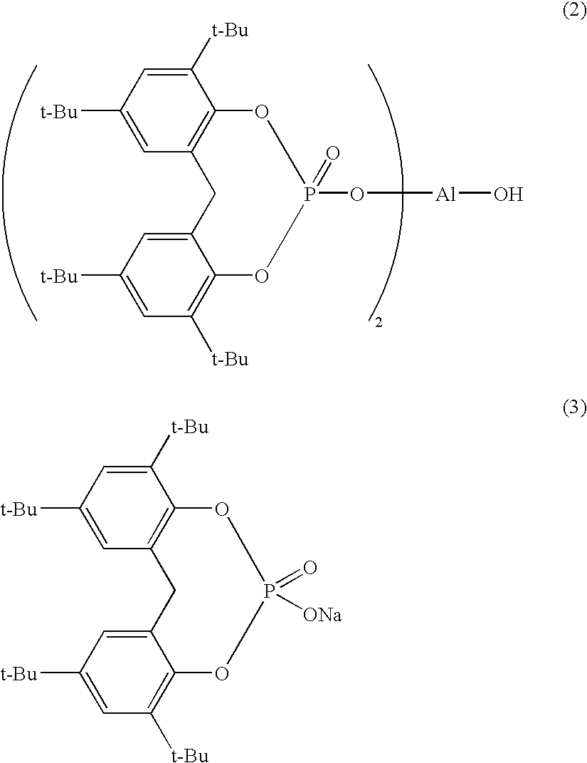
C1([t-Bu])=CC([t-Bu])=CC2=C1OP(=O)([ONa])OC1=C([t-Bu])C=C([t-Bu])C=C1C2.C1([t-Bu])=CC([t-Bu])=CC2=C1OP(O[Al]O)(=O)OC1=C([t-Bu])C=C([t-Bu])C=C1C2
